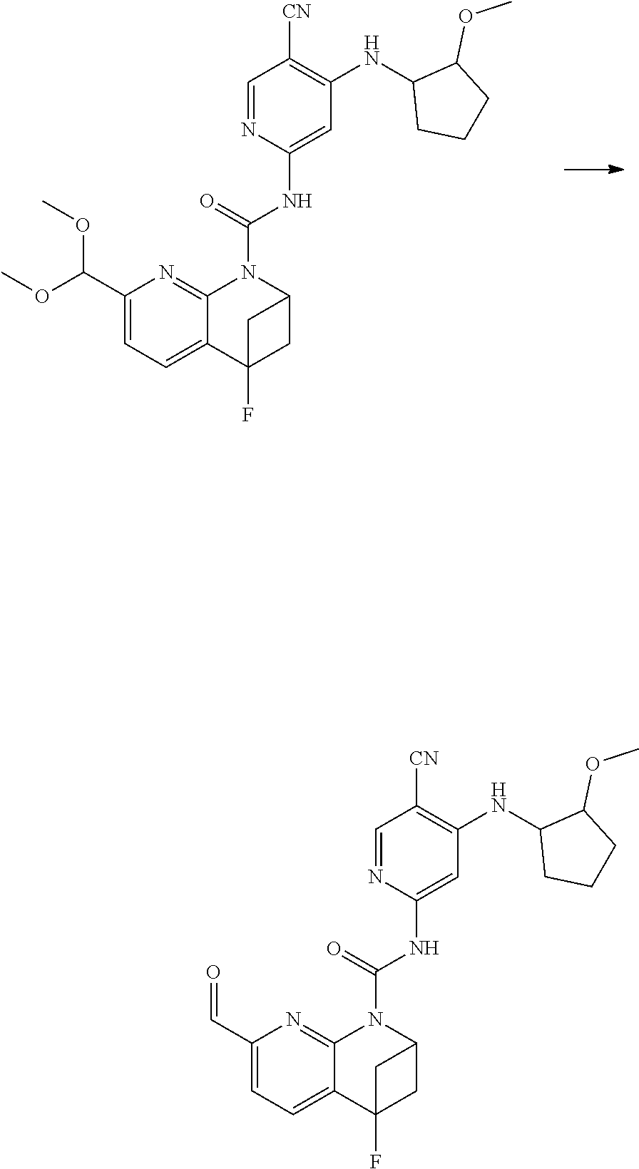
C1(C(OC)OC)=CC=C2C(=N1)N(C(=O)NC1=CC(NC3CCCC3OC)=C([CN])C=N1)C1CC2(F)C1.C1(C=O)=CC=C2C(=N1)N(C(=O)NC1=CC(NC3CCCC3OC)=C([CN])C=N1)C1CC2(F)C1
